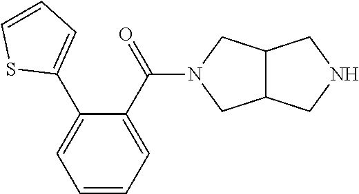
C1=CC=C(C(=O)N2CC3C(C2)CNC3)C(C2=CC=CS2)=C1
